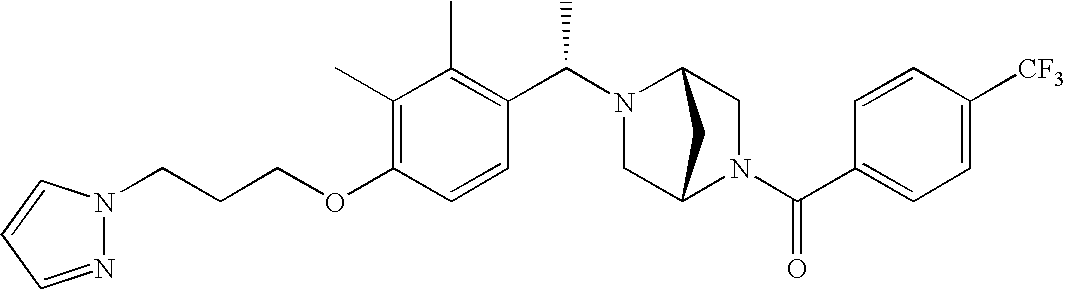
C(OC1=C(C)C(C)=C(C(N2CC3N(C(C4=CC=C([CF3])C=C4)=O)CC2C3)C)C=C1)CCN1N=CC=C1
